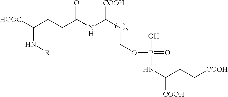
[HOOC]C(CCC(NC(CCOP(=O)(O)NC([COOH])CC[COOH])[COOH])=O)N[R]
